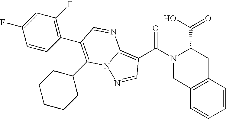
C1=CC2=C(C=C1)CC(C(=O)O)N(C(=O)C1=C3N(N=C1)C(C1CCCCC1)=C(C1=C(F)C=C(F)C=C1)C=N3)C2
